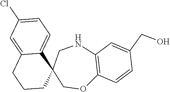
C1=C(Cl)C=C2C(=C1)C1(CCC2)COC2=C(NC1)C=C(CO)C=C2
